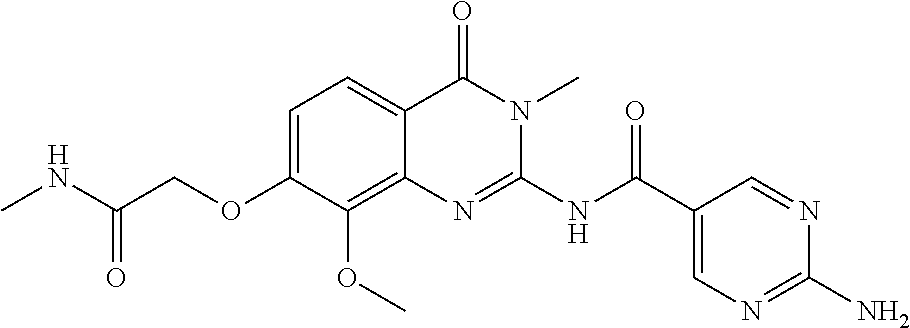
C1=C(OCC(=O)NC)C(OC)=C2C(=C1)C(=O)N(C)C(NC(C1=CN=C(N)N=C1)=O)=N2
